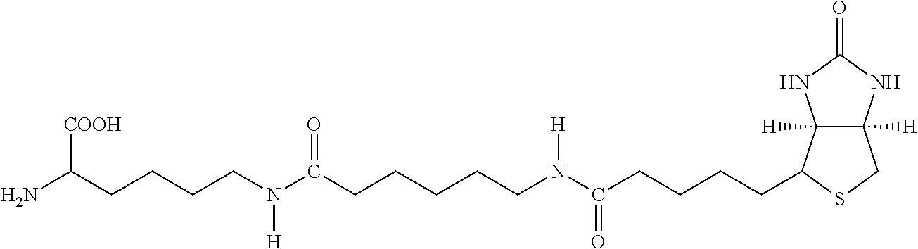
N(C(CCCCC1C2([H])C([H])(CS1)NC(=O)N2)=O)(CCCCCC(N(CCCCC(N)[COOH])[H])=O)[H]
